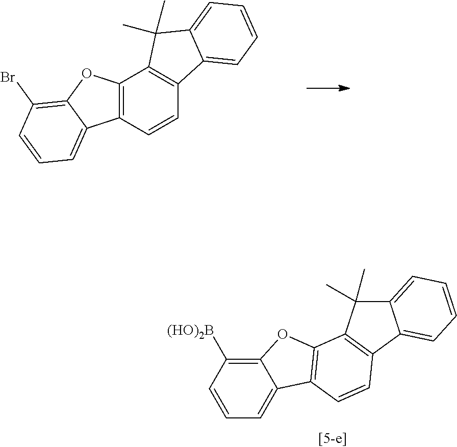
C12=C(C=CC3=C1C(C)(C)C1=CC=CC=C31)C1=CC=CC(Br)=C1O2.C12=C([(HO)2B])C=CC=C1C1=C(O2)C2=C(C=C1)C1=CC=CC=C1C2(C)C
